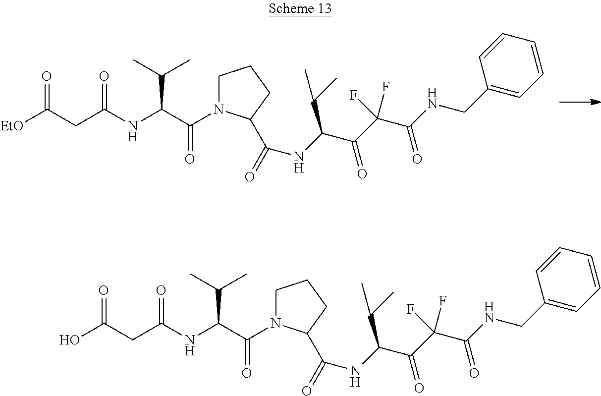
C(C(C(=O)N1CCCC1C(=O)NC(C(=O)C(F)(C(NCC1=CC=CC=C1)=O)F)C(C)C)NC(CC(O)=O)=O)(C)C.C(C(C(=O)N1CCCC1C(=O)NC(C(=O)C(F)(C(NCC1=CC=CC=C1)=O)F)C(C)C)NC(CC([EtO])=O)=O)(C)C
